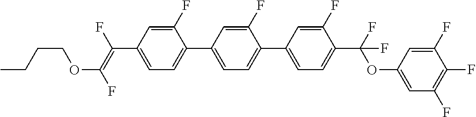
C1=C(F)C(C2=CC=C(C3=CC=C(C(OC4=CC(F)=C(F)C(F)=C4)(F)F)C(F)=C3)C(F)=C2)=CC=C1C(=C(F)OCCCC)F
